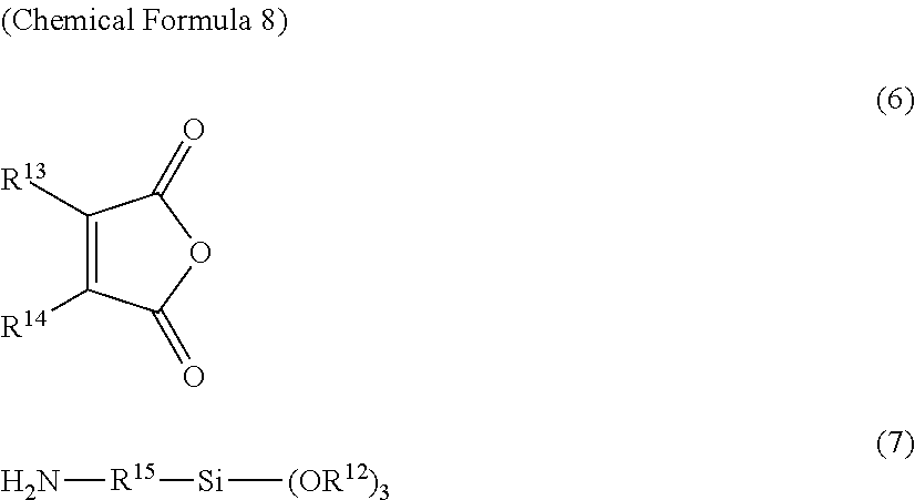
C1([R13])=C([R14])C(=O)OC1=O.[R15]([Si][(OR12)3])N
